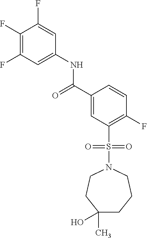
C1(F)=C(F)C=C(NC(=O)C2=CC(S(=O)(=O)N3CCC(C)(O)CCC3)=C(F)C=C2)C=C1F
